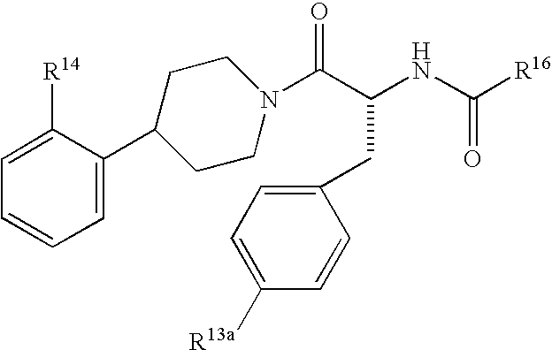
C1=C(C2CCN(C(C(NC([R16])=O)CC3=CC=C([R13a])C=C3)=O)CC2)C([R14])=CC=C1
